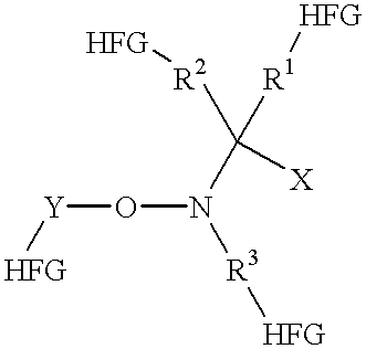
O(N(C([R2][HFG])([X])[R1][HFG])[R3][HFG])[Y][HFG]
